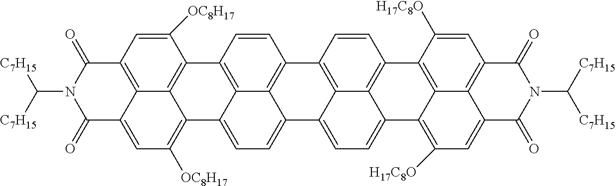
C12=C3C(=CC=C4C3=C(C=C1)C1=C3C4=C([OC8H17])C=C4C3=C(C=C1[OC8H17])C(=O)N(C([C7H15])[C7H15])C4=O)C1=CC=C3C4=C(C=CC2=C14)C1=C2C3=C([H17C8O])C=C3C2=C(C=C1[H17C8O])C(=O)N(C([C7H15])[C7H15])C3=O
